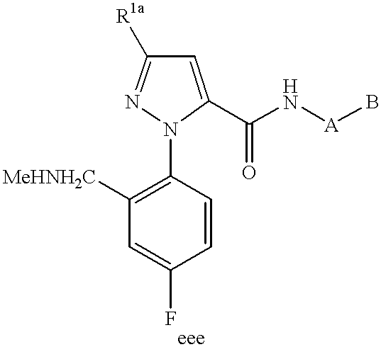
C1([MeHNH2C])=C(N2C(C(N[A]B)=O)=CC([R1a])=N2)C=CC(F)=C1
